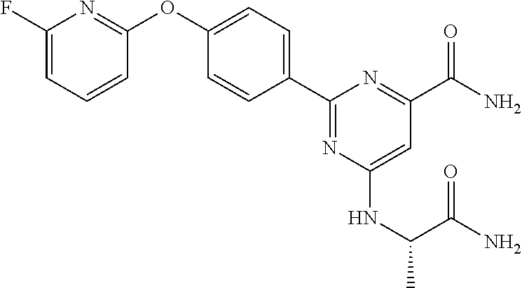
C1(F)=CC=CC(OC2=CC=C(C3=NC(NC(C(=O)N)C)=CC(C(N)=O)=N3)C=C2)=N1
